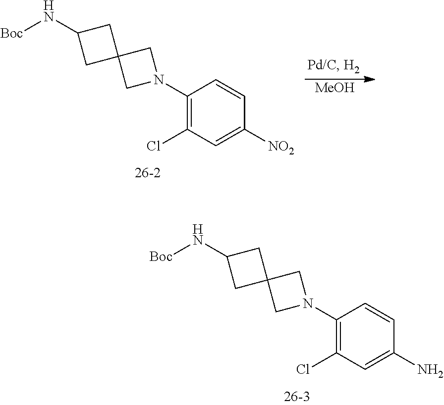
C1C2(CN(C3=C(Cl)C=C([NO2])C=C3)C2)CC1N[Boc].[MeOH].C1C2(CN(C3=C(Cl)C=C(N)C=C3)C2)CC1N[Boc]
